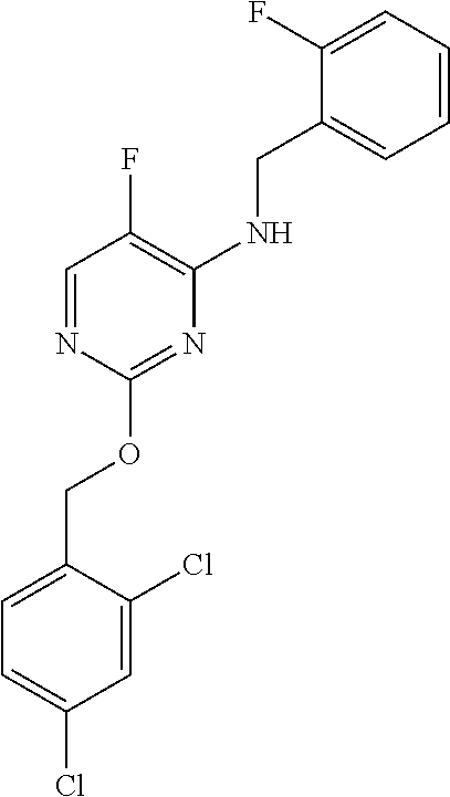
C1=C(COC2=NC(NCC3=CC=CC=C3F)=C(F)C=N2)C(Cl)=CC(Cl)=C1
